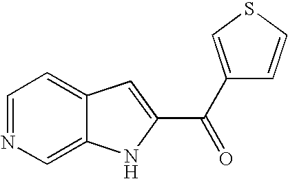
C1=NC=C2C(=C1)C=C(C(C1=CSC=C1)=O)N2
